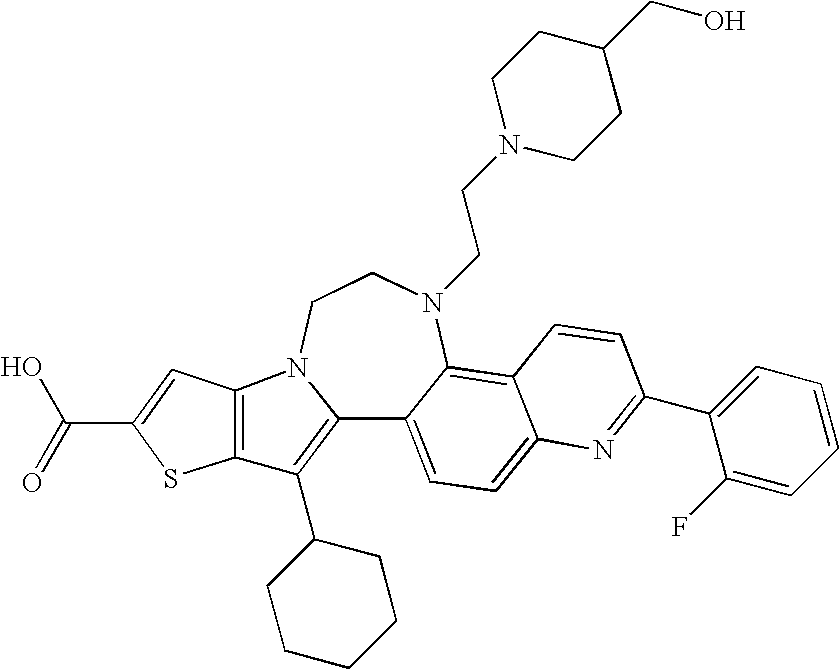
C12=C(C3CCCCC3)C3=C(N1CCN(CCN1CCC(CO)CC1)C1=C4C(=CC=C21)N=C(C1=CC=CC=C1F)C=C4)C=C(C(O)=O)S3
